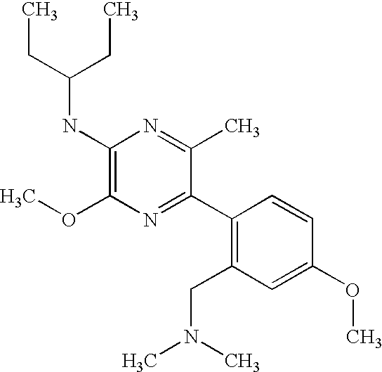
C1(NC(CC)CC)=C(OC)N=C(C2=C(CN(C)C)C=C(OC)C=C2)C(C)=N1
